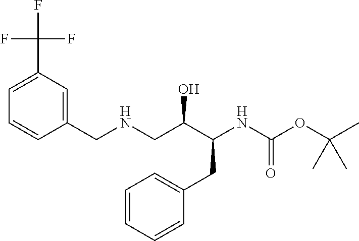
O(C(=O)NC(CC1=CC=CC=C1)C(O)CNCC1=CC(C(F)(F)F)=CC=C1)C(C)(C)C
